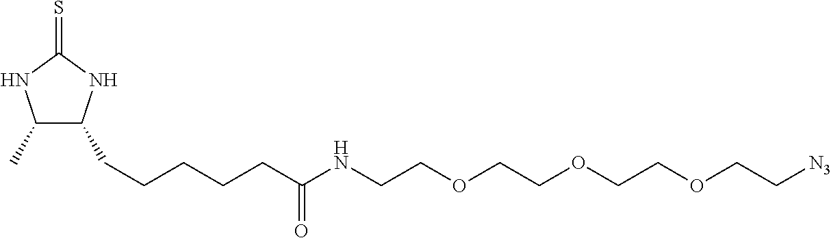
C1(C)C(CCCCCC(=O)NCCOCCOCCOCC[N3])NC(=S)N1
